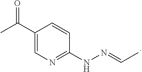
O=C(C1=CN=C(NN=CC)C=C1)C
